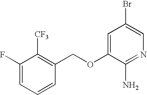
C1(F)=CC=CC(COC2=CC(Br)=CN=C2N)=C1[CF3]
